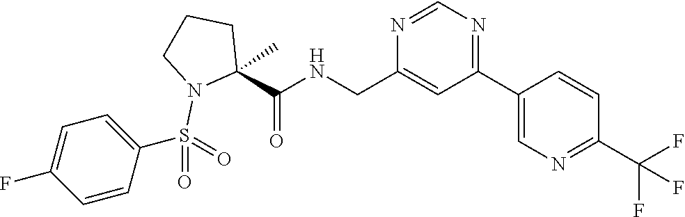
N1=C(C2=CN=C(C(F)(F)F)C=C2)C=C(CNC(C2(C)CCCN2S(C2=CC=C(F)C=C2)(=O)=O)=O)N=C1
